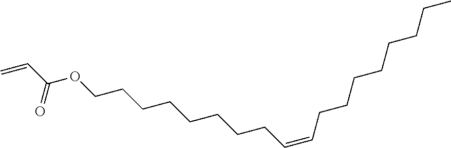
C=CC(OCCCCCCCCC=CCCCCCCCC)=O
